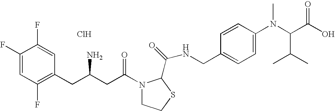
Cl.C1(F)=CC(F)=C(CC(CC(=O)N2CCSC2C(=O)NCC2=CC=C(N(C(C(O)=O)C(C)C)C)C=C2)N)C=C1F
